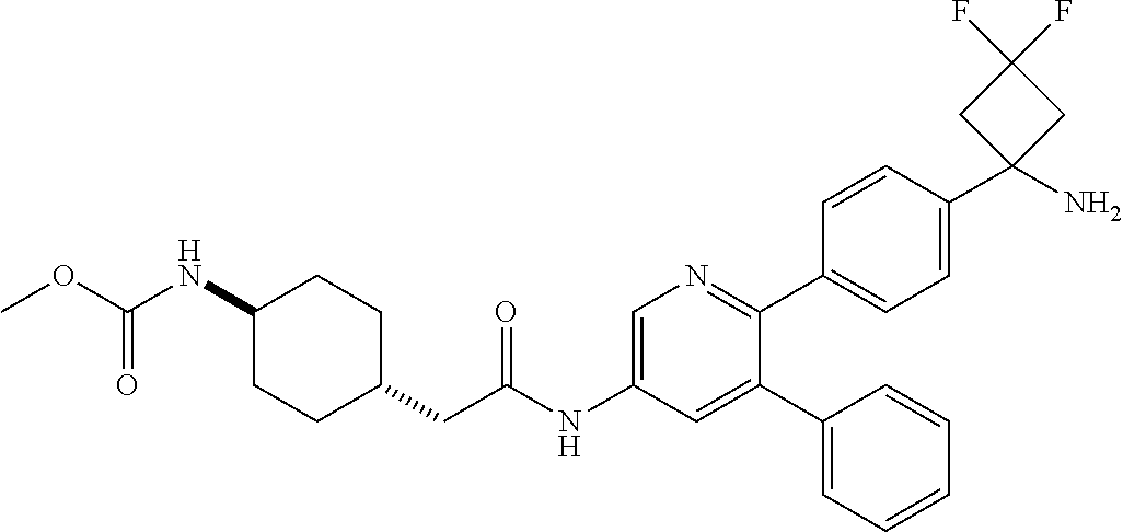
N(C1CCC(CC(NC2=CN=C(C3=CC=C(C4(N)CC(F)(F)C4)C=C3)C(C3=CC=CC=C3)=C2)=O)CC1)C(OC)=O
